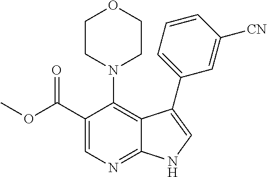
C1(C(OC)=O)=CN=C2C(=C1N1CCOCC1)C(C1=CC=CC([CN])=C1)=CN2
